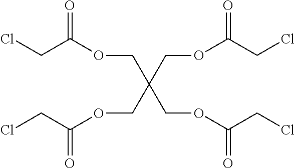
O(CC(COC(CCl)=O)(COC(CCl)=O)COC(CCl)=O)C(CCl)=O
